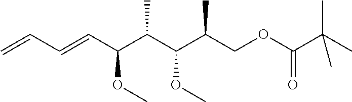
C(C(C(C(COC(C(C)(C)C)=O)C)OC)C)(C=CC=C)OC
